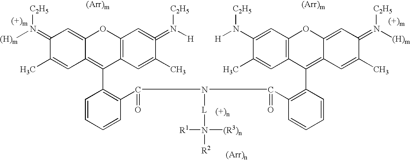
C1(=N([(H)m])[C2H5])C(C)=CC2=C(C3=C(C(=O)N(C(C4=C(C5=C6C(=CC(=N([(H)m])[C2H5])C(C)=C6)OC6=C5C=C(C)C(N([H])[C2H5])=C6)C=CC=C4)=O)[L]N([R2])([(R3)n])[R1])C=CC=C3)C3=C(OC2=C1)C=C(=N([H])[C2H5])C(C)=C3
